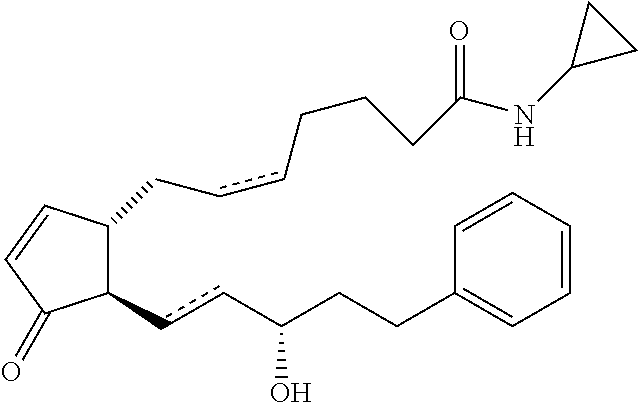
C1(ccC(CCC2=CC=CC=C2)O)C(CccCCCC(=O)NC2CC2)C=CC1=O
